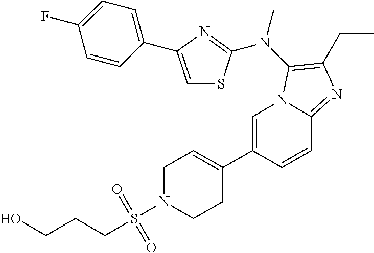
C1=C(C2=CCN(S(CCCO)(=O)=O)CC2)C=CC2=NC(CC)=C(N(C)C3=NC(C4=CC=C(F)C=C4)=CS3)N12
